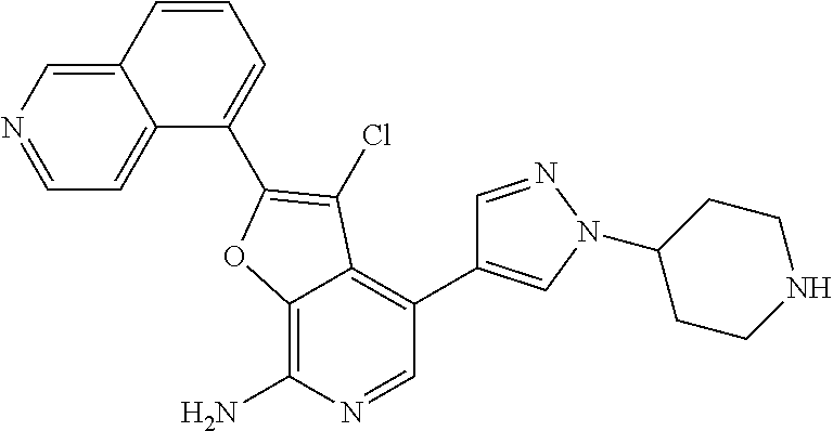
C12=CC=NC=C1C=CC=C2C1=C(Cl)C2=C(C3=CN(C4CCNCC4)N=C3)C=NC(N)=C2O1
